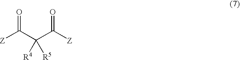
O=C([Z])C(C([Z])=O)([R5])[R4]
